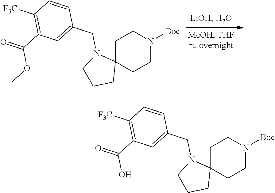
C1C2(CCN([Boc])C1)N(CC1=CC(C(=O)OC)=C([F3C])C=C1)CCC2.C1C2(CCN([Boc])C1)N(CC1=CC(C(=O)O)=C([F3C])C=C1)CCC2
